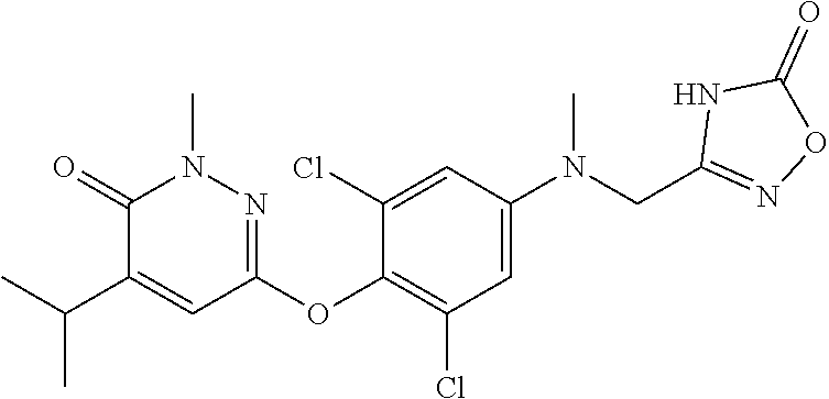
C1=C(N(CC2=NOC(=O)N2)C)C=C(Cl)C(OC2=NN(C)C(=O)C(C(C)C)=C2)=C1Cl
